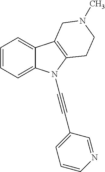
C1=CC=C2C(=C1)C1=C(N2C#CC2=CC=CN=C2)CCN(C)C1
